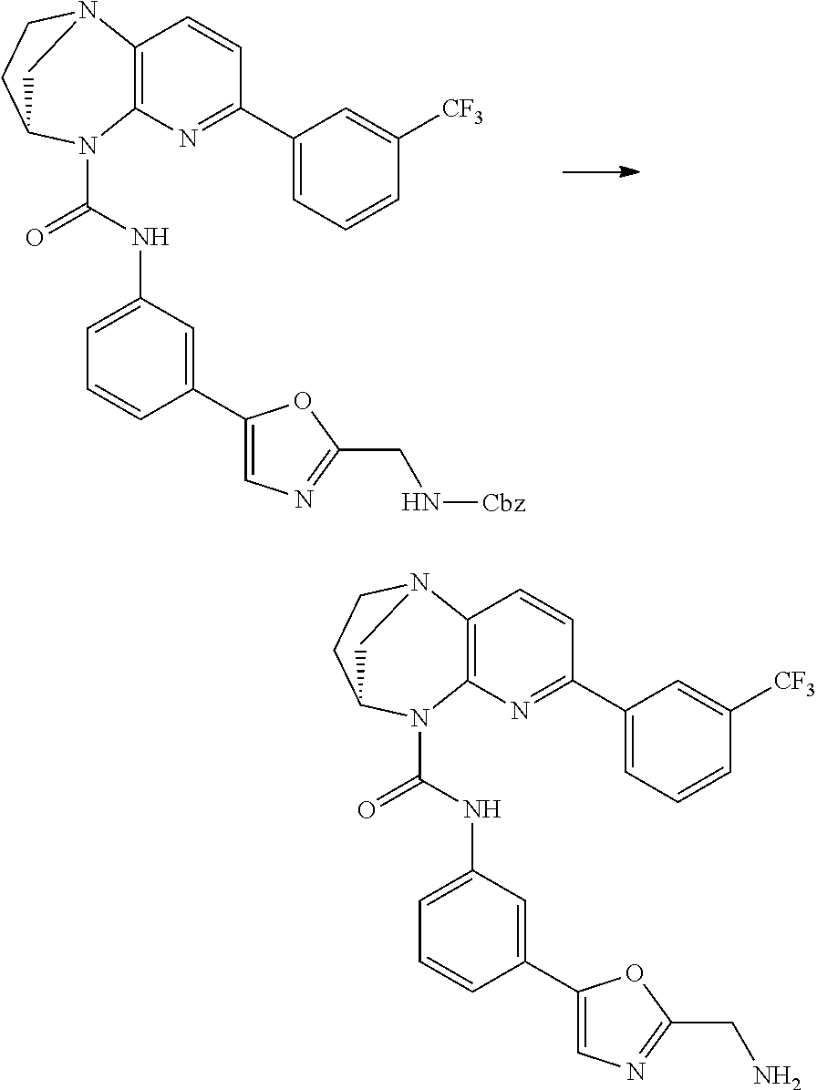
C12=C(N=C(C3=CC=CC([CF3])=C3)C=C1)N(C(NC1=CC=CC(C3=CN=C(CN)O3)=C1)=O)C1CCN2C1.C12=C(N=C(C3=CC=CC([CF3])=C3)C=C1)N(C(NC1=CC=CC(C3=CN=C(CN[Cbz])O3)=C1)=O)C1CCN2C1
